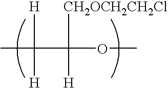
CC(C(OC)([CH2OCH2CH2Cl])[H])([H])[H]
